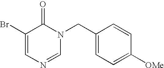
C1(Br)=CN=CN(CC2=CC=C([OMe])C=C2)C1=O
